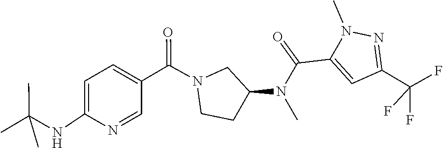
N(C)(C(C1=CC(C(F)(F)F)=NN1C)=O)C1CCN(C(C2=CC=C(NC(C)(C)C)N=C2)=O)C1
